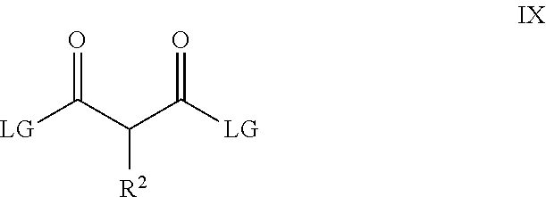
[LG]C(C(C([LG])=O)[R2])=O
